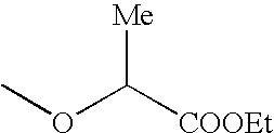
COC([COOEt])[Me]
